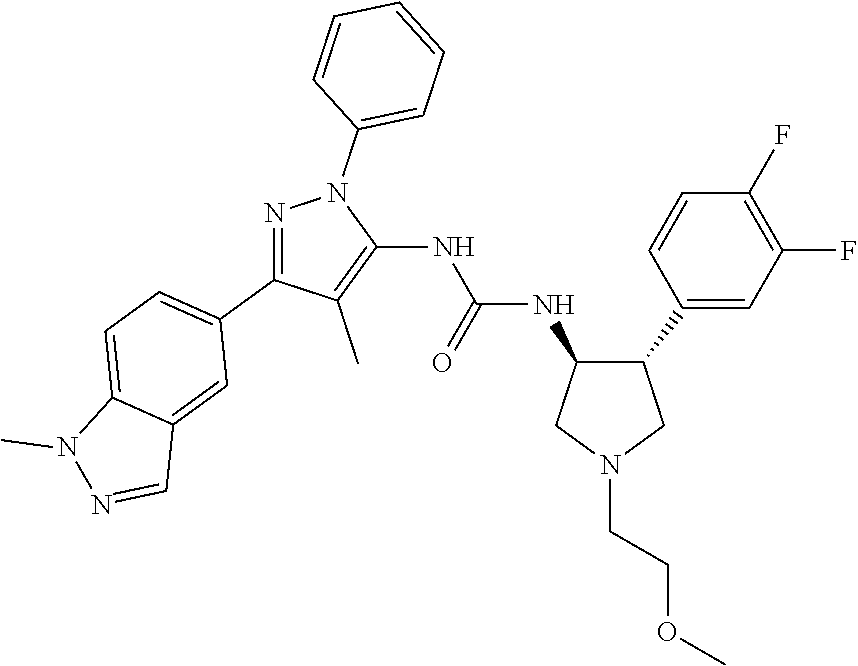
C1(NC(NC2=C(C)C(C3=CC=C4C(=C3)C=NN4C)=NN2C2=CC=CC=C2)=O)C(C2=CC(F)=C(F)C=C2)CN(CCOC)C1
